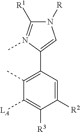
N1([R])C([R1])=N(C)C(C2=C(C)C([LA])=C([R3])C([R2])=C2)=C1
